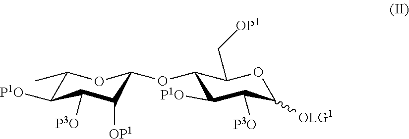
C1(C)C([P1O])C([P3O])C([OP1])C(OC2C([P1O])C([P3O])C([OLG1])OC2C[OP1])O1
